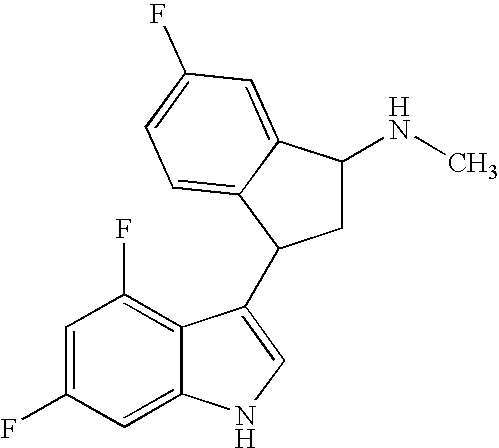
C1=C2C(=C(F)C=C1F)C(C1CC(NC)C3=CC(F)=CC=C31)=CN2
